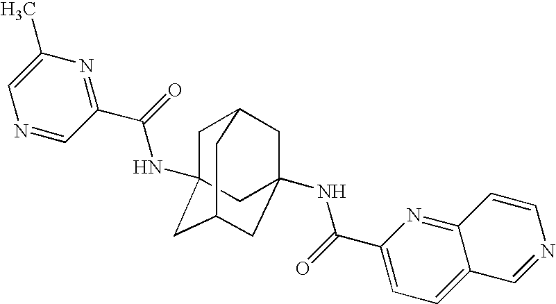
C1C2(NC(C3=NC(C)=CN=C3)=O)CC3CC(NC(C4=CC=C5C(=N4)C=CN=C5)=O)(CC1C3)C2
